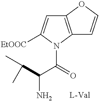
C12=C(N(C(=O)C(C(C)C)N)C([EtOOC])=C1)C=CO2
